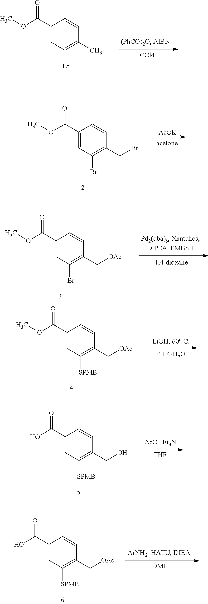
O(C(=O)C1=CC(Br)=C(C)C=C1)C.[CCl4].O(C(=O)C1=CC(Br)=C(CBr)C=C1)C.[AcOK].O(C(=O)C1=CC(Br)=C(C[OAc])C=C1)C.O(C(=O)C1=CC([SPMB])=C(C[OAc])C=C1)C.OC(=O)C1=CC([SPMB])=C(CO)C=C1.[THF].OC(=O)C1=CC([SPMB])=C(C[OAc])C=C1.[DMF]
